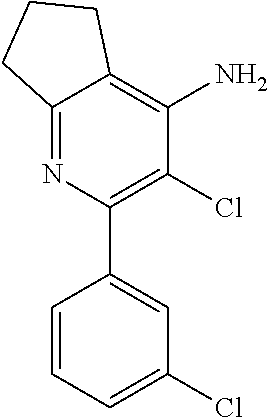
C1=CC=C(Cl)C=C1C1=C(Cl)C(N)=C2C(=N1)CCC2
